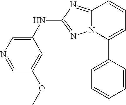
C1=CC=C(C2=CC=CC=C2)N2C1=NC(NC1=CN=CC(OC)=C1)=N2
